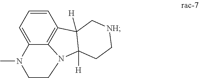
C1=CC=C2C3=C1C1([H])C([H])(N3CCN2C)CC[NH]C1
